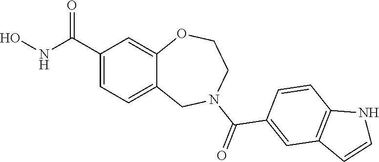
C1(C(NO)=O)=CC=C2C(=C1)OCCN(C(=O)C1=CC3=C(C=C1)NC=C3)C2
